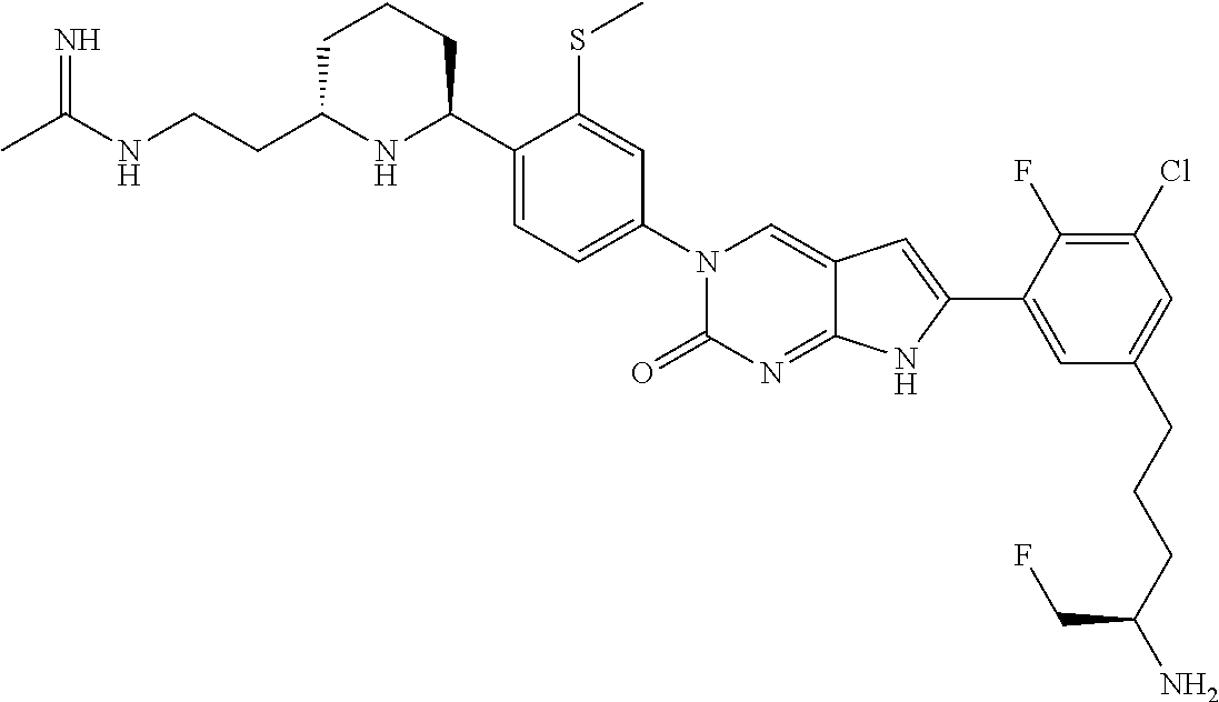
CC(NCCC1NC(C2=CC=C(N3C(=O)N=C4C(=C3)C=C(C3=CC(CCCC(N)CF)=CC(Cl)=C3F)N4)C=C2SC)CCC1)=N
